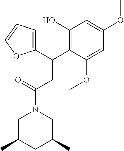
C1(C(C2=C(O)C=C(OC)C=C2OC)CC(N2CC(C)CC(C)C2)=O)=CC=CO1
